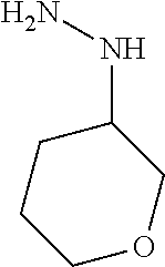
NNC1CCCOC1
